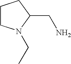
C1CN(CC)C(CN)C1
